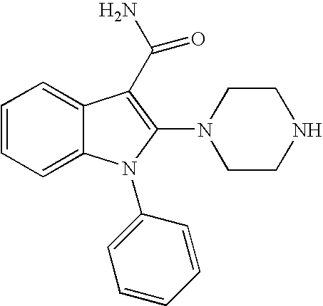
C1=CC=C2C(=C1)C(C(N)=O)=C(N1CCNCC1)N2C1=CC=CC=C1
